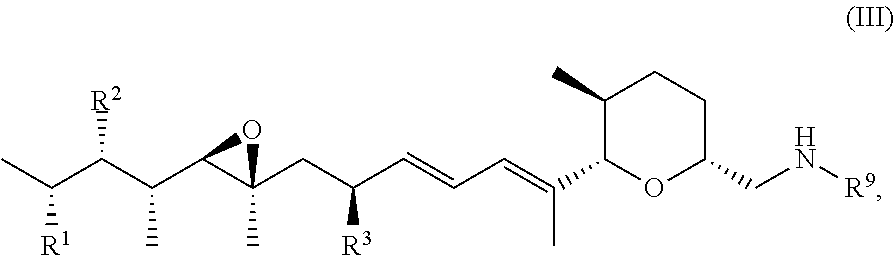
CC(C(C(C1C(CC(C=CC=C(C2OC(CN[R9])CCC2C)C)[R3])(C)O1)C)[R2])[R1]
